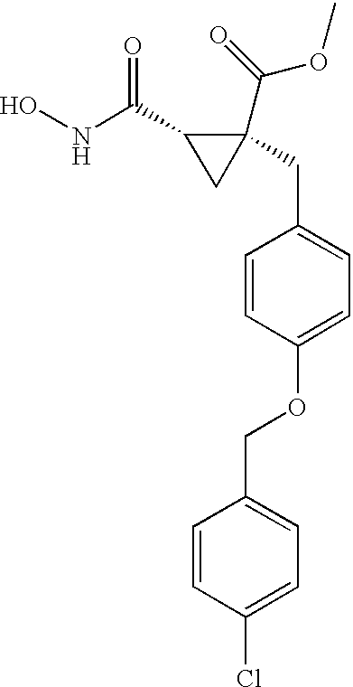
ONC(C1CC1(C(OC)=O)CC1=CC=C(OCC2=CC=C(Cl)C=C2)C=C1)=O
